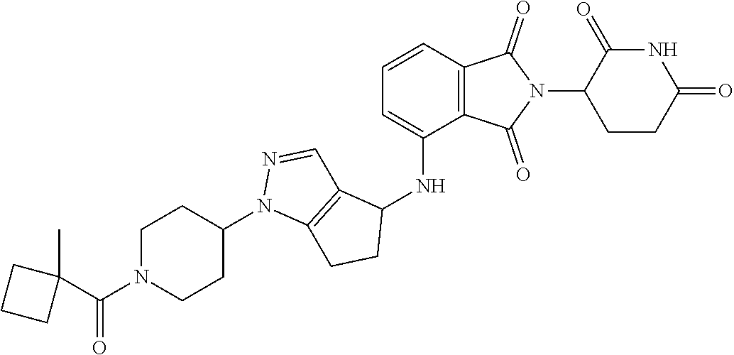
C1(=O)NC(=O)CCC1N1C(=O)C2=C(C1=O)C=CC=C2NC1C2=C(CC1)N(C1CCN(C(C3(C)CCC3)=O)CC1)N=C2
